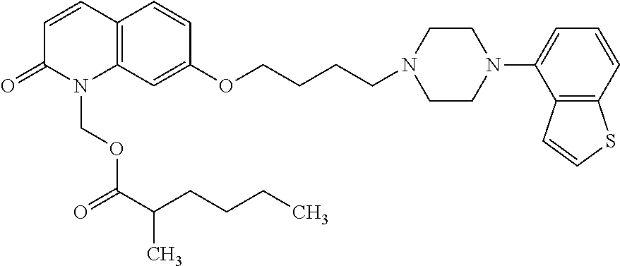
C12=C(C=C(OCCCCN3CCN(C4=CC=CC5=C4C=CS5)CC3)C=C1)N(COC(C(CCCC)C)=O)C(=O)C=C2
